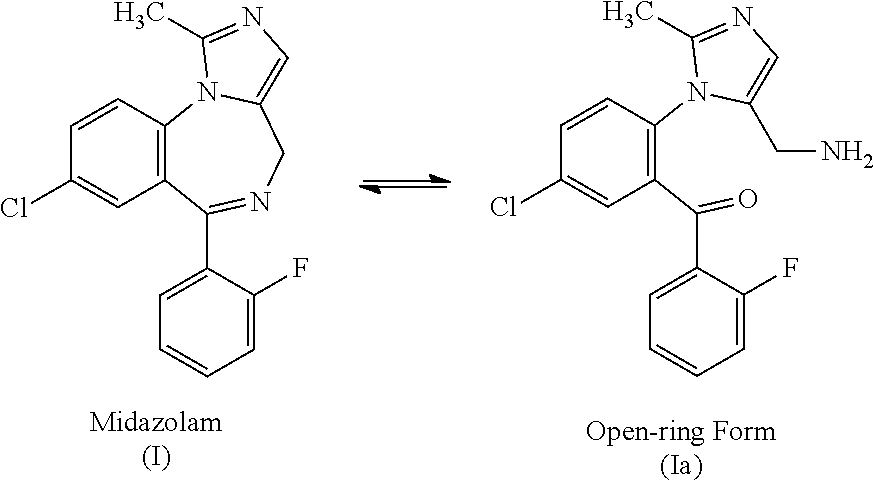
C12=C(C(C3=CC=CC=C3F)=NCC3=CN=C(C)N13)C=C(Cl)C=C2.C1(N2C(CN)=CN=C2C)=C(C(=O)C2=CC=CC=C2F)C=C(Cl)C=C1
